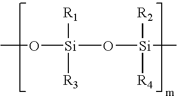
CO[Si]([R1])([R3])O[Si]([R4])([R2])C
